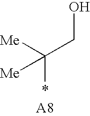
[Me]C(CO)(*)[Me]
